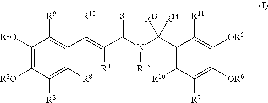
C1([R1O])=C([R2O])C([R3])=C([R8])C(C(=C(C(N(C(C2=C([R10])C([R7])=C([OR6])C([OR5])=C2[R11])([R14])[R13])[R15])=S)[R4])[R12])=C1[R9]
